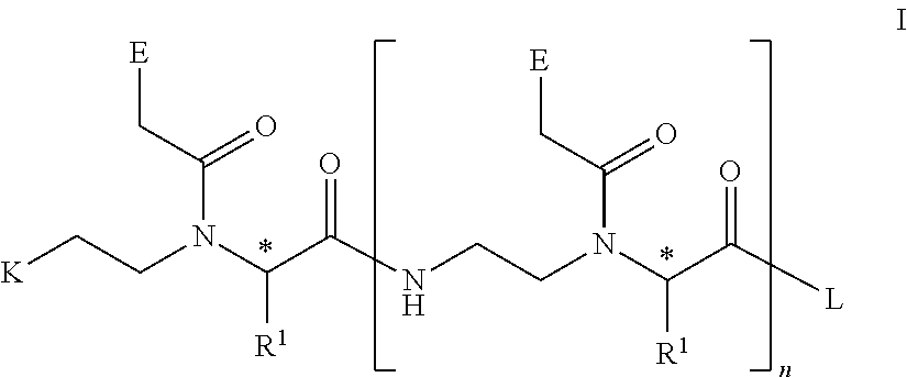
[K]CCN(C(C(NCCN(C(C([L])=O)[R1])C(C[E])=O)=O)[R1])C(C[E])=O
